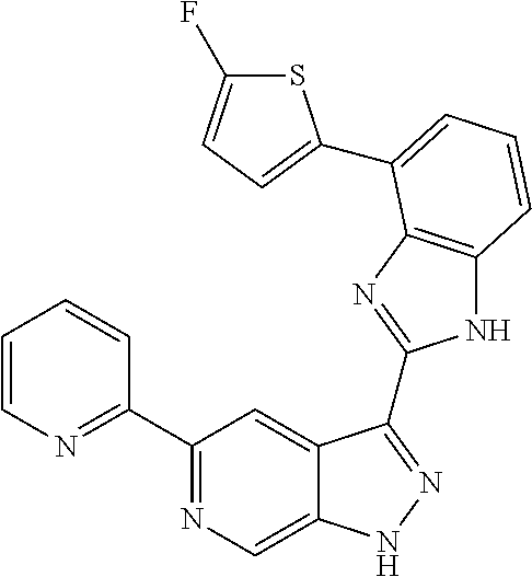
C1(C2=NC=C3C(=C2)C(C2=NC4=C(N2)C=CC=C4C2=CC=C(F)S2)=NN3)=NC=CC=C1
